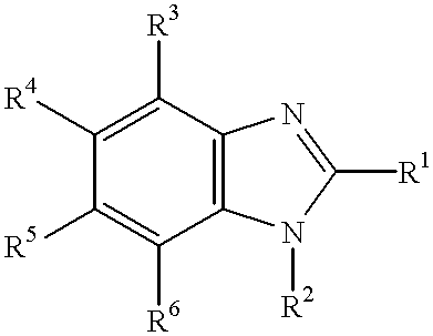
C1([R4])=C([R3])C2=C(C([R6])=C1[R5])N([R2])C([R1])=N2
